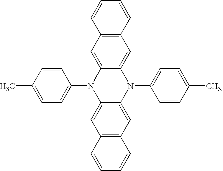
CC1=CC=C(N2C3=CC4=C(C=C3N(C3=CC=C(C)C=C3)C3=CC5=C(C=C23)C=CC=C5)C=CC=C4)C=C1
